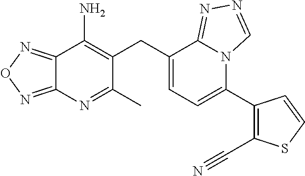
C12=NON=C1N=C(C)C(CC1=CC=C(C3=C(C#N)SC=C3)N3C1=NN=C3)=C2N
